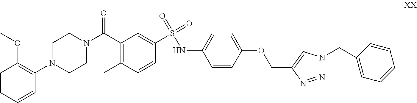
C1=CC=CC(N2CCN(C(C3=C(C)C=CC(S(=O)(=O)NC4=CC=C(OCC5=CN(CC6=CC=CC=C6)N=N5)C=C4)=C3)=O)CC2)=C1OC
